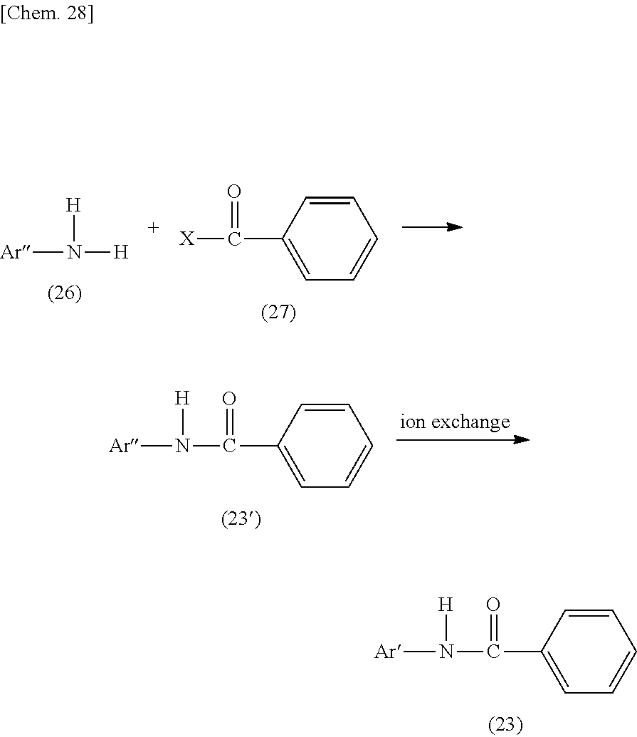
[Ar]N([H])[H].[X]C(C1=CC=CC=C1)=O.N(C(C1=CC=CC=C1)=O)([Ar])[H].N(C(C1=CC=CC=C1)=O)([Ar])[H]
